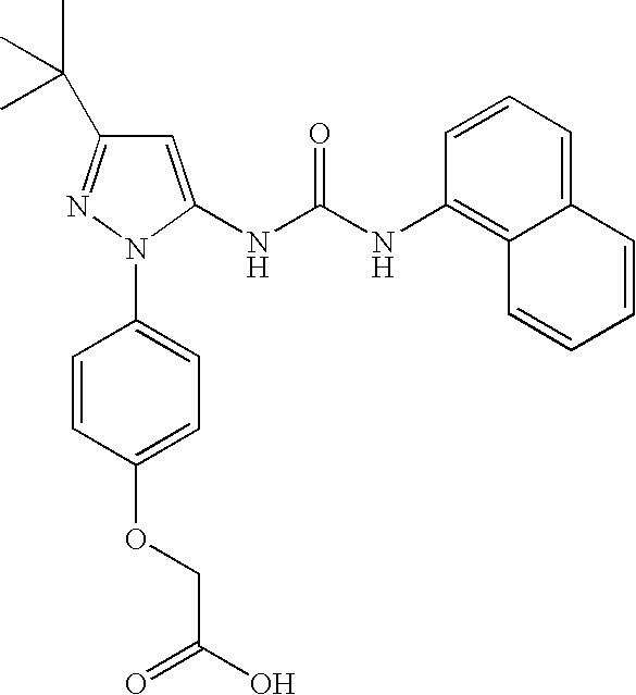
C1=CC(OCC(O)=O)=CC=C1N1N=C(C(C)(C)C)C=C1NC(NC1=C2C(=CC=C1)C=CC=C2)=O
